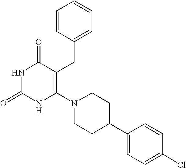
N1C(=O)NC(N2CCC(C3=CC=C(Cl)C=C3)CC2)=C(CC2=CC=CC=C2)C1=O
